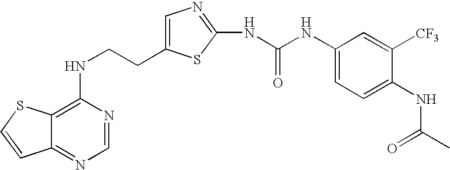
C(CNC1=C2C(=NC=N1)C=CS2)C1=CN=C(NC(=O)NC2=CC=C(NC(C)=O)C([CF3])=C2)S1
